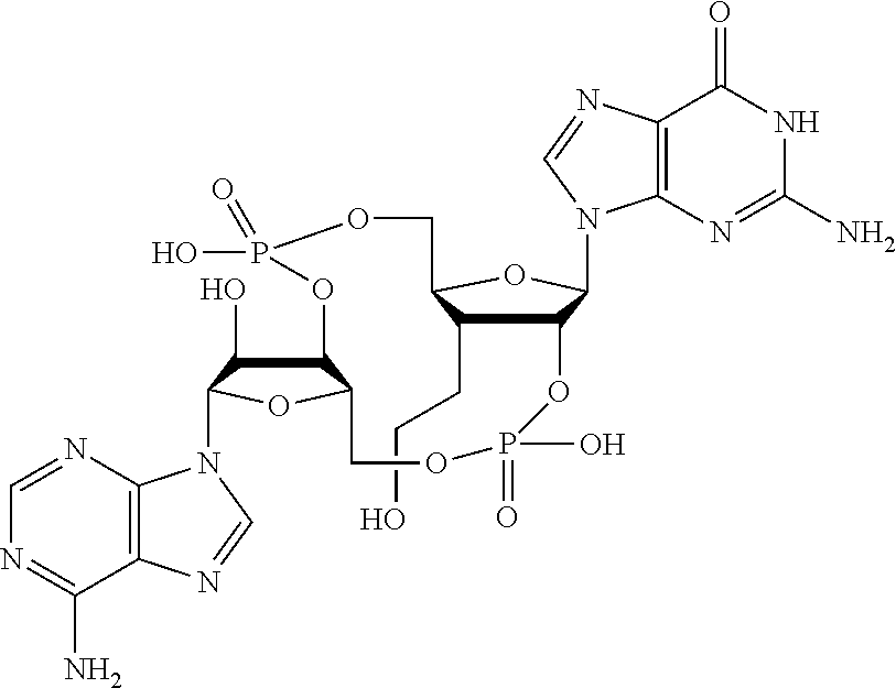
C(CC1C2C(N3C4=C(C(=O)NC(N)=N4)N=C3)OC1COP(O)(=O)OC1C(O)C(N3C4=C(C(N)=NC=N4)N=C3)OC1COP(=O)(O)O2)O
